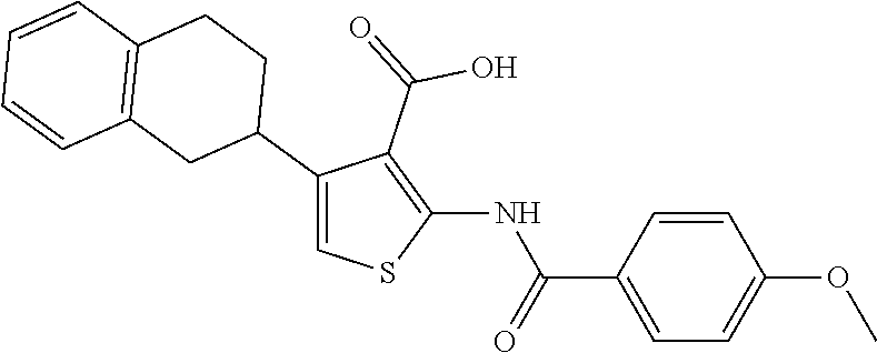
C1=CC(C(=O)NC2=C(C(=O)O)C(C3CCC4=C(C3)C=CC=C4)=CS2)=CC=C1OC
